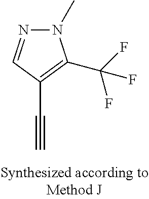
N1(C)N=CC(C#C)=C1C(F)(F)F
